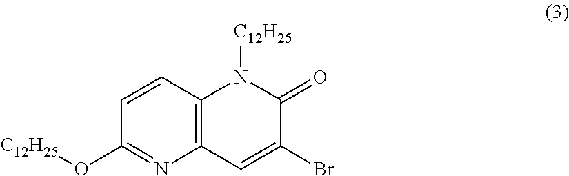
C1=CC2=C(N=C1O[C12H25])C=C(Br)C(=O)N2[C12H25]
